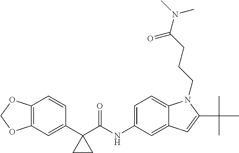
C12=C(C=C(C3(C(NC4=CC=C5C(=C4)C=C(C(C)(C)C)N5CCCC(N(C)C)=O)=O)CC3)C=C1)OCO2
